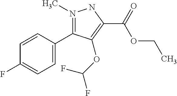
C1(C2=N(C)NC(C(=O)OCC)=C2OC(F)F)=CC=C(F)C=C1
